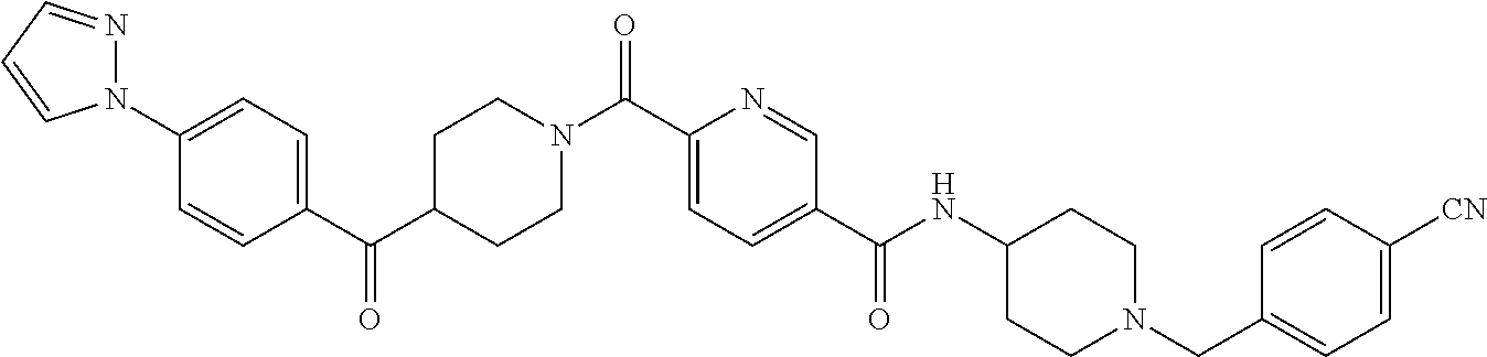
C(C1=CC=C(C(NC2CCN(CC3=CC=C([CN])C=C3)CC2)=O)C=N1)(=O)N1CCC(C(C2=CC=C(N3N=CC=C3)C=C2)=O)CC1
